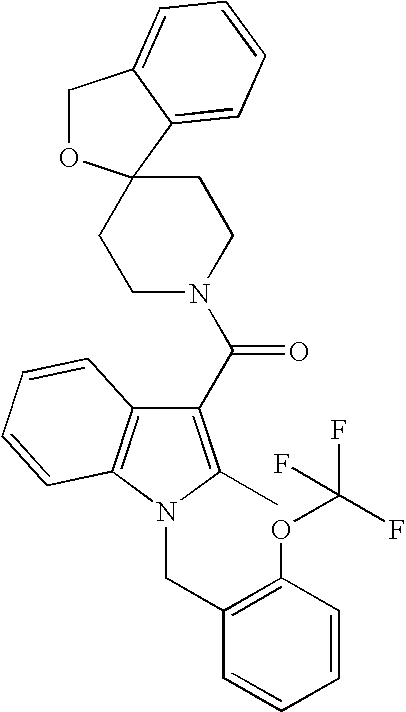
C1(C(N2CCC3(CC2)OCC2=CC=CC=C32)=O)=C(C)N(CC2=C(OC(F)(F)F)C=CC=C2)C2=C1C=CC=C2
